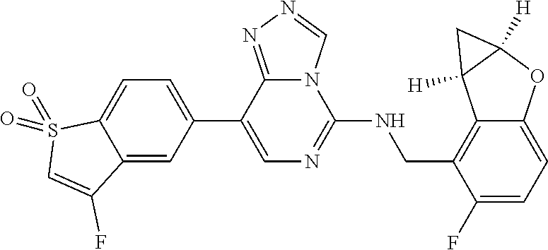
C1(C2=CC=C3C(=C2)C(F)=CS3(=O)=O)=CN=C(NCC2=C3C(=CC=C2F)OC2([H])C3([H])C2)N2C1=NN=C2
